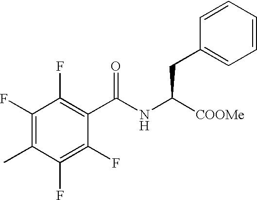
C1(F)=C(F)C(C)=C(F)C(F)=C1C(NC([COOMe])CC1=CC=CC=C1)=O
